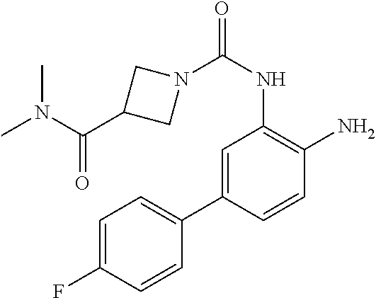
C1=C(C2=CC=C(F)C=C2)C=CC(N)=C1NC(=O)N1CC(C(=O)N(C)C)C1
